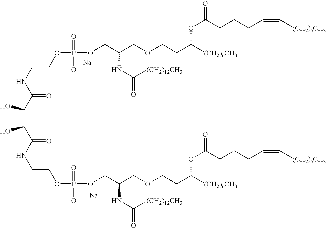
[Na].[Na].N(CCOP(OCC(COCCC([(CH2)6CH3])OC(=O)CCCC=C[(CH2)5CH3])NC(=O)[(CH2)12CH3])(=O)O)C(=O)C(C(C(NCCOP(O)(=O)OCC(COCCC([(CH2)6CH3])OC(=O)CCCC=C[(CH2)5CH3])NC(=O)[(CH2)12CH3])=O)O)O
